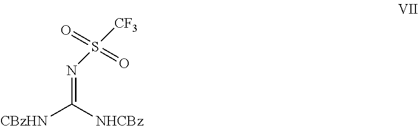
C([NHCBz])([CBzHN])=NS([CF3])(=O)=O
